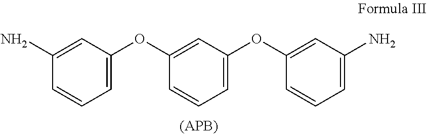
C1=C(N)C=CC=C1OC1=CC(OC2=CC(N)=CC=C2)=CC=C1
